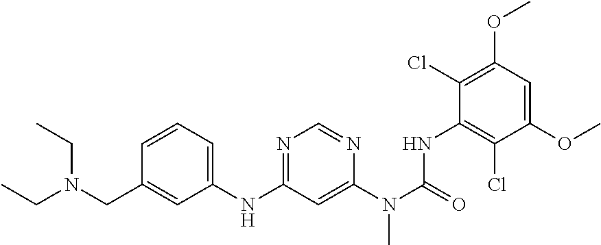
CCN(CC)CC1=CC(NC2=NC=NC(N(C(NC3=C(Cl)C(OC)=CC(OC)=C3Cl)=O)C)=C2)=CC=C1
